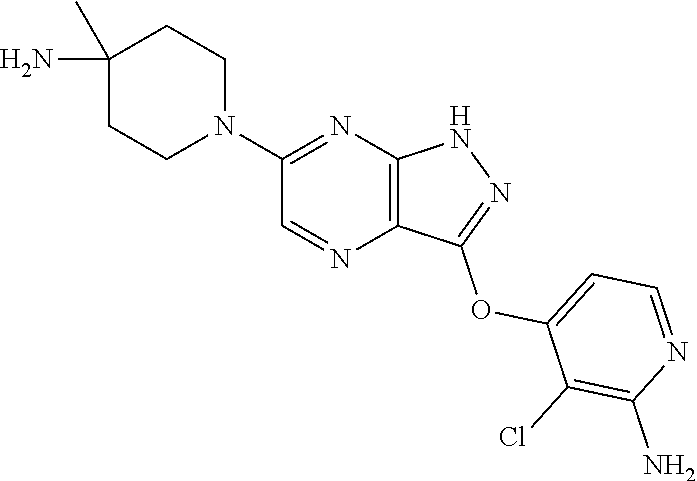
C1(C)(N)CCN(C2=NC3=C(N=C2)C(OC2=CC=NC(N)=C2Cl)=NN3)CC1
